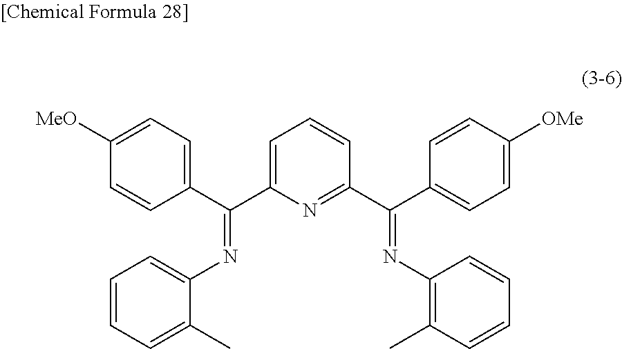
C1=C(C(C2=CC=C([MeO])C=C2)=NC2=CC=CC=C2C)N=C(C(C2=CC=C([OMe])C=C2)=NC2=C(C)C=CC=C2)C=C1
